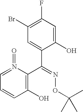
C1=C(C(=NOC(C)(C)C)C2=C(O)C=CC=N2=O)C(O)=CC(F)=C1Br
